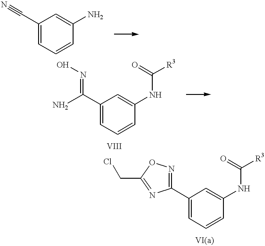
C1(C#N)=CC=CC(N)=C1.C1(C(N)=NO)=CC=CC(NC([R3])=O)=C1.C1(C2=NOC(CCl)=N2)=CC=CC(NC([R3])=O)=C1
